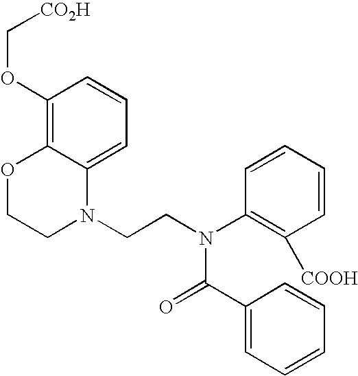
C1=C2C(=C(OC[CO2H])C=C1)OCCN2CCN(C1=C([COOH])C=CC=C1)C(=O)C1=CC=CC=C1
